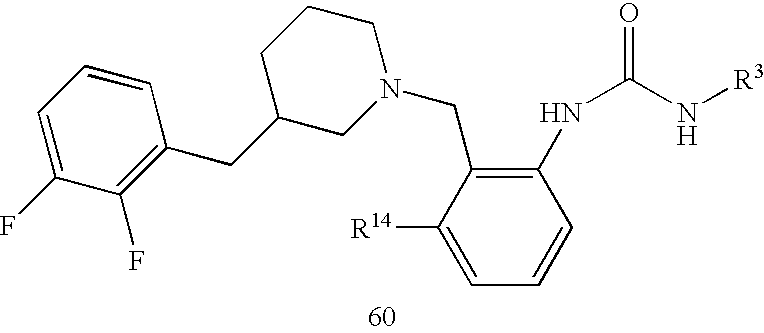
C1(CC2=C(F)C(F)=CC=C2)CN(CC2=C(NC(N[R3])=O)C=CC=C2[R14])CCC1
